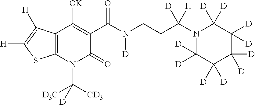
C12=C(N(C([CD3])([D3C])[D])C(=O)C(C(N(CCC(N3C([D])([D])C([D])([D])C([D])([D])C([D])([D])C3([D])[D])([H])[D])[D])=O)=C1[OK])SC([H])=C2[H]
